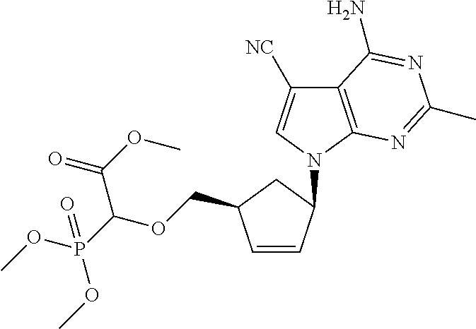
C1=CC(N2C=C([NC])C3=C2N=C(C)N=C3N)CC1COC(P(OC)(OC)=O)C(OC)=O
